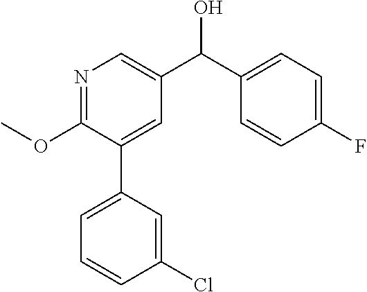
C1(OC)=NC=C(C(C2=CC=C(F)C=C2)O)C=C1C1=CC=CC(Cl)=C1
